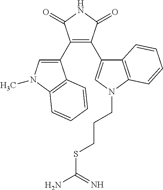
C1(C2=CN(C)C3=C2C=CC=C3)=C(C2=CN(CCCSC(=N)N)C3=C2C=CC=C3)C(=O)NC1=O
